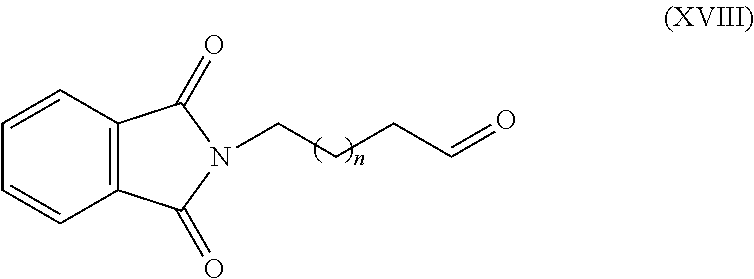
C12=C(C=CC=C1)C(=O)N(CCCC=O)C2=O
